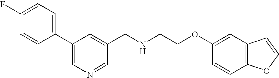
C1=CC(C2=CN=CC(CNCCOC3=CC4=C(C=C3)OC=C4)=C2)=CC=C1F
